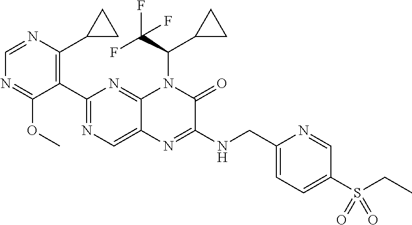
C1(C2=NC=C3C(=N2)N(C(C2CC2)C(F)(F)F)C(=O)C(NCC2=CC=C(S(CC)(=O)=O)C=N2)=N3)=C(C2CC2)N=CN=C1OC
